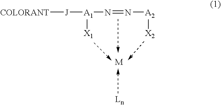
[COLORANT][J][A1](N=N[A2][X2])[X1]
